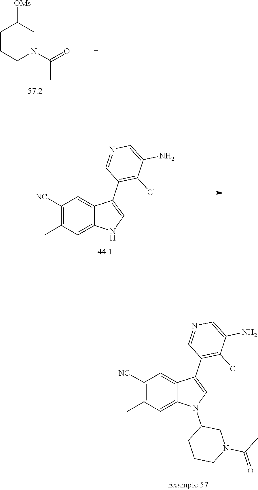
C1N(C(C)=O)CC([OMs])CC1.C1([NC])=C(C)C=C2C(=C1)C(C1=C(Cl)C(N)=CN=C1)=CN2.C1([NC])=C(C)C=C2C(=C1)C(C1=C(Cl)C(N)=CN=C1)=CN2C1CCCN(C(=O)C)C1
